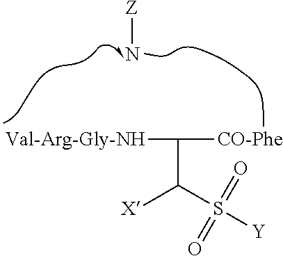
N[Z].[Val-Arg-Gly-NH]C(C(S([Y])(=O)=O)[X])[CO-Phe]
